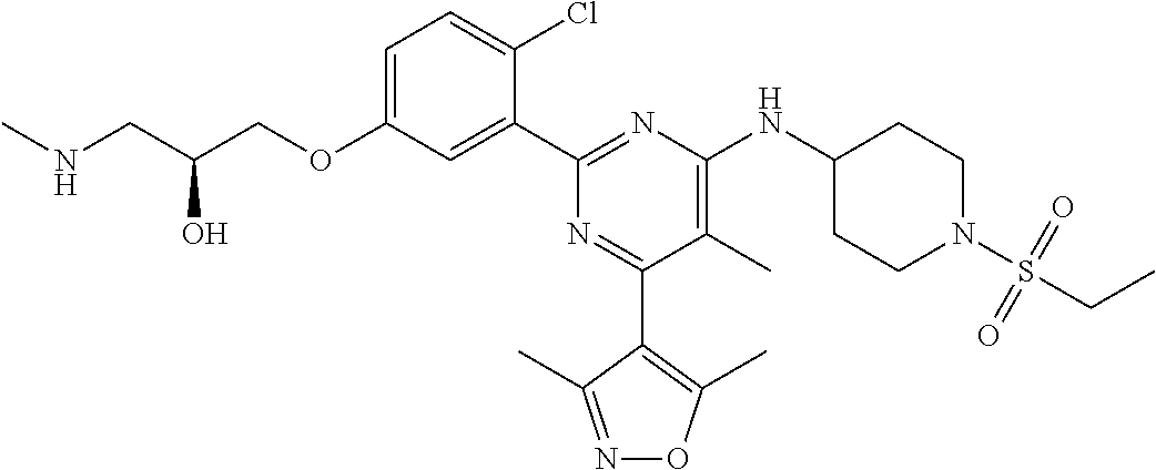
C1=C(OCC(CNC)O)C=C(C2=NC(NC3CCN(S(CC)(=O)=O)CC3)=C(C)C(C3=C(C)ON=C3C)=N2)C(Cl)=C1
